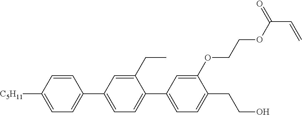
C1=CC([C5H11])=CC=C1C1=CC=C(C2=CC=C(CCO)C(OCCOC(=O)C=C)=C2)C(CC)=C1
